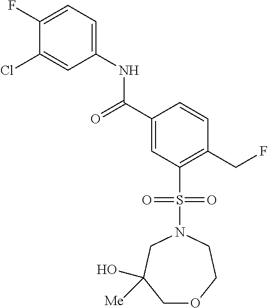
C1(F)=CC=C(NC(C2=CC(S(N3CC(O)([Me])COCC3)(=O)=O)=C(CF)C=C2)=O)C=C1Cl
